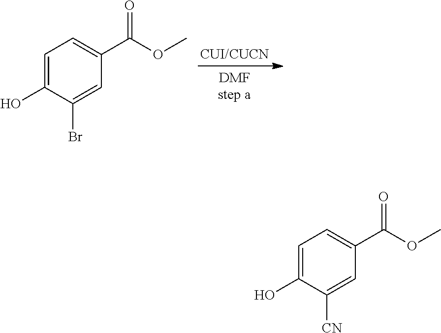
C1=C(O)C(Br)=CC(C(OC)=O)=C1.C1=C(O)C([CN])=CC(C(OC)=O)=C1
